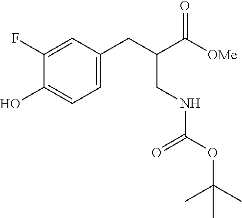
C1(F)=CC(CC(C([OMe])=O)CNC(OC(C)(C)C)=O)=CC=C1O
